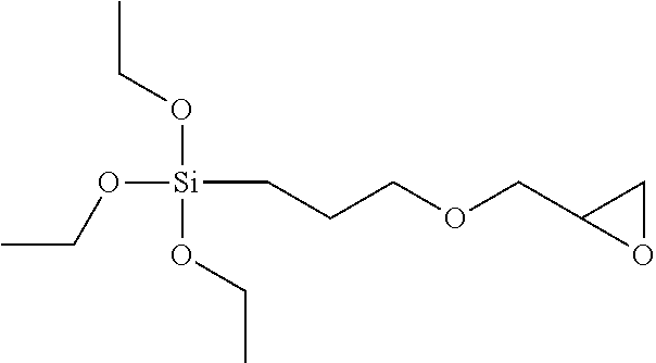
C(CCOCC1OC1)[Si](OCC)(OCC)OCC
